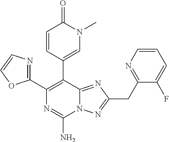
N12C(=NC(CC3=NC=CC=C3F)=N1)C(C1=CN(C)C(=O)C=C1)=C(C1=NC=CO1)N=C2N
